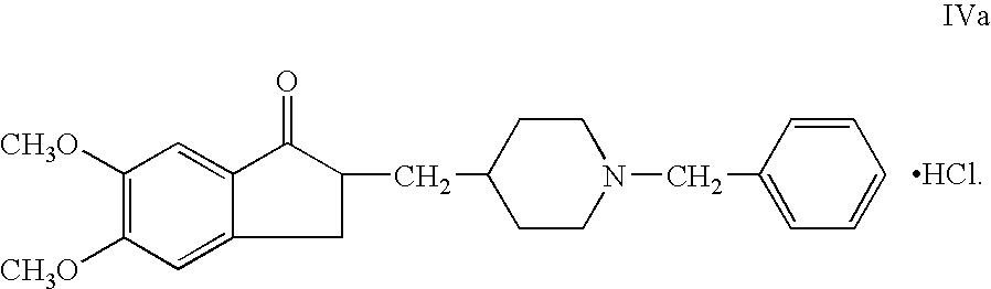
C1([CH3O])=C([CH3O])C=C2C(=C1)C(=O)C(CC1CCN(CC3=CC=CC=C3)CC1)C2.[HCl]
